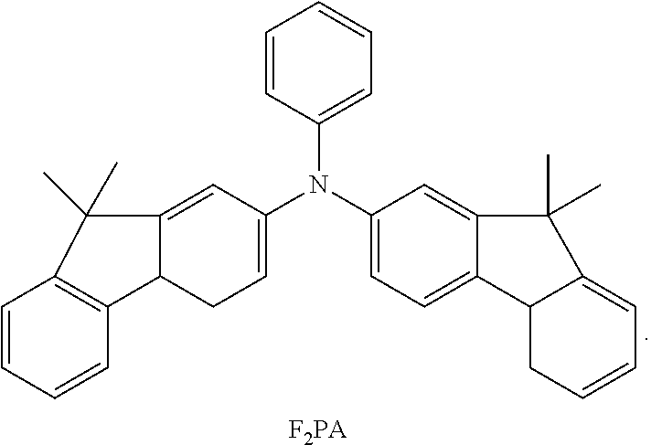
C1=CC(N(C2=CC=C3C(=C2)C(C)(C)C2=CC=CCC32)C2=CCC3C(=C2)C(C)(C)C2=C3C=CC=C2)=CC=C1.[F2PA]
